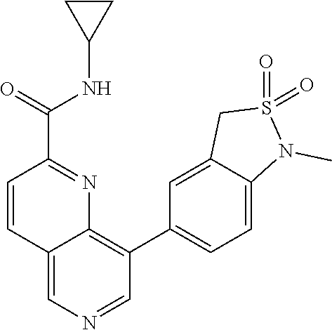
C12=CN=CC(C3=CC=C4C(=C3)CS(=O)(=O)N4C)=C1N=C(C(NC1CC1)=O)C=C2
